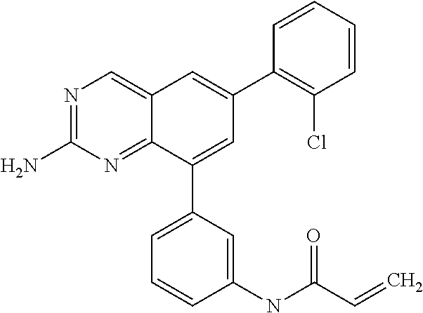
NC1=NC=C2C(=N1)C(C1=CC=CC(NC(C=C)=O)=C1)=CC(C1=C(Cl)C=CC=C1)=C2
